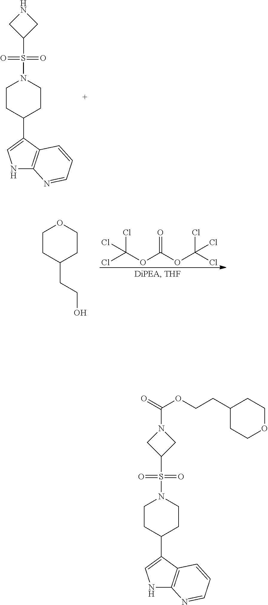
C1CC(C2=CNC3=C2C=CC=N3)CCN1S(C1CNC1)(=O)=O.C(OC(OC(Cl)(Cl)Cl)=O)(Cl)(Cl)Cl.C1CC(CCO)CCO1.C1CC(C2=CNC3=C2C=CC=N3)CCN1S(C1CN(C(OCCC2CCOCC2)=O)C1)(=O)=O
